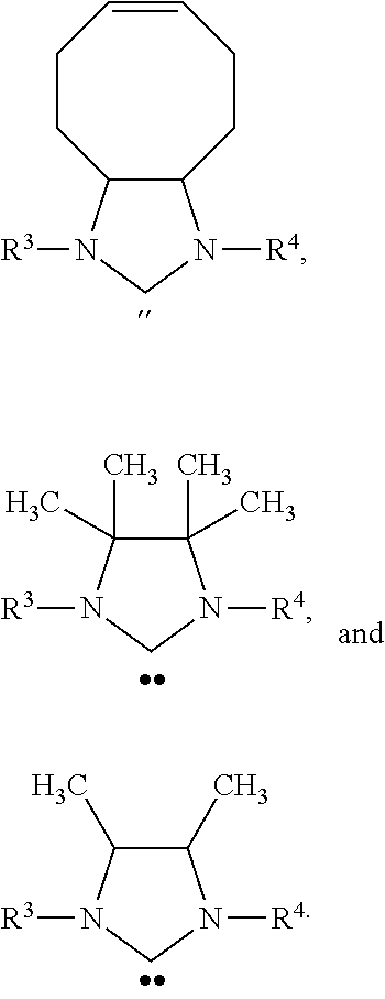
C1CC2C(CCC=C1)N([R4])CN2[R3].C1(C)(C)C(C)(C)N([R4])CN1[R3].C1(C)C(C)N([R4])CN1[R3]
